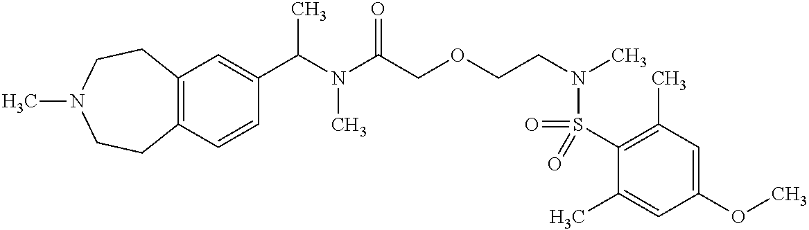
C1(C(N(C)C(=O)COCCN(S(=O)(C2=C(C)C=C(OC)C=C2C)=O)C)C)=CC2=C(C=C1)CCN(C)CC2
